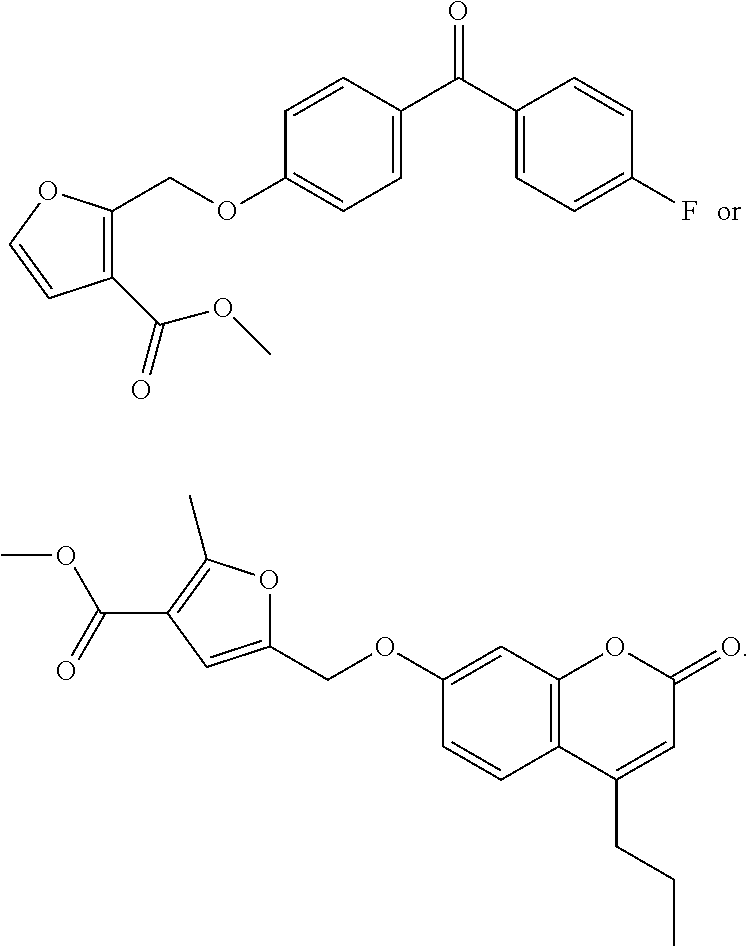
C1(C(=O)OC)=C(COC2=CC=C(C(C3=CC=C(F)C=C3)=O)C=C2)OC=C1.C12=C(C=C(OCC3=CC(C(=O)OC)=C(C)O3)C=C1)OC(=O)C=C2CCC
